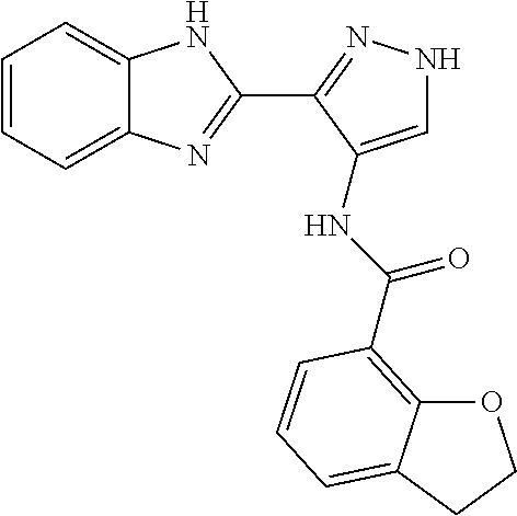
C1=CC=C2C(=C1)NC(C1=NNC=C1NC(=O)C1=C3OCCC3=CC=C1)=N2
